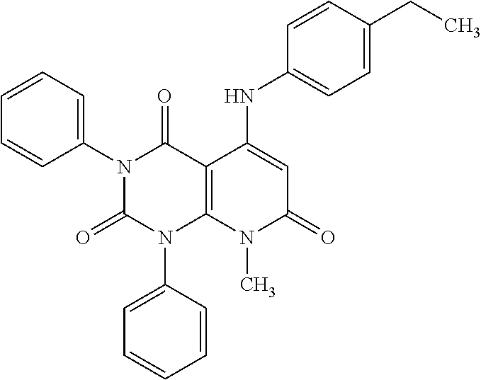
C1(N2C(=O)N(C3=CC=CC=C3)C3=C(C2=O)C(NC2=CC=C(CC)C=C2)=CC(=O)N3C)=CC=CC=C1
